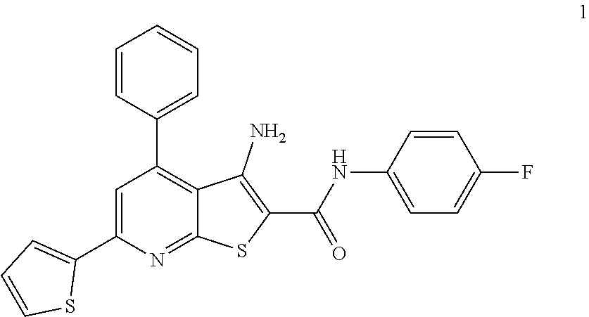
C1=C(C2=CC=CS2)N=C2C(=C1C1=CC=CC=C1)C(N)=C(C(=O)NC1=CC=C(F)C=C1)S2
